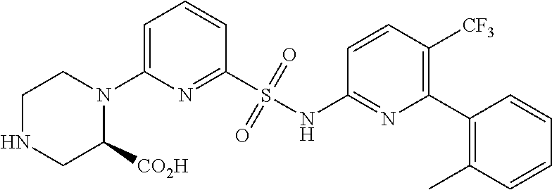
C1=C(N2CCNCC2[CO2H])N=C(S(NC2=NC(C3=C(C)C=CC=C3)=C([CF3])C=C2)(=O)=O)C=C1
